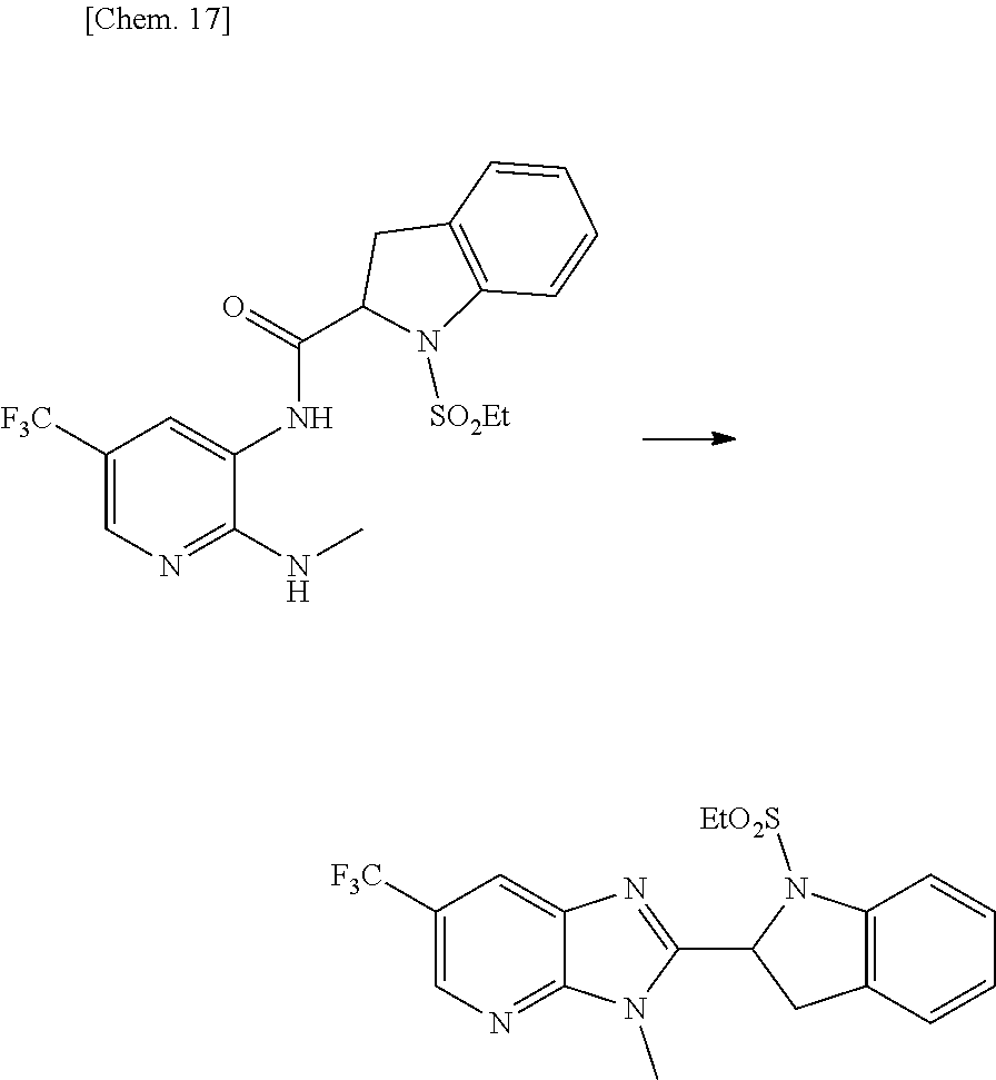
C1([F3C])=CN=C(NC)C(NC(C2N([SO2Et])C3=C(C2)C=CC=C3)=O)=C1.C1([F3C])=CN=C2C(=C1)N=C(C1CC3=C(N1[EtO2S])C=CC=C3)N2C
